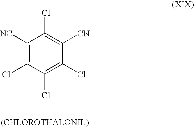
C1([NC])=C(Cl)C(Cl)=C(Cl)C([CN])=C1Cl
